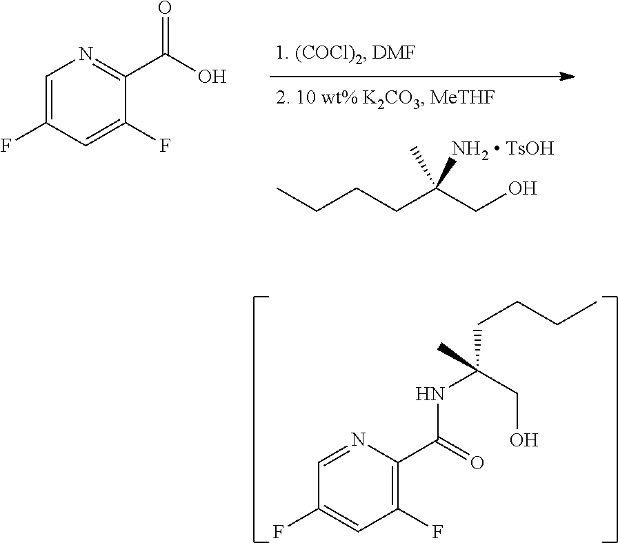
CCCCC(CO)([NH2  TsOH])C.C1=C(F)C=C(F)C(C(O)=O)=N1.C1=NC(C(NC(CO)(C)CCCC)=O)=C(F)C=C1F
